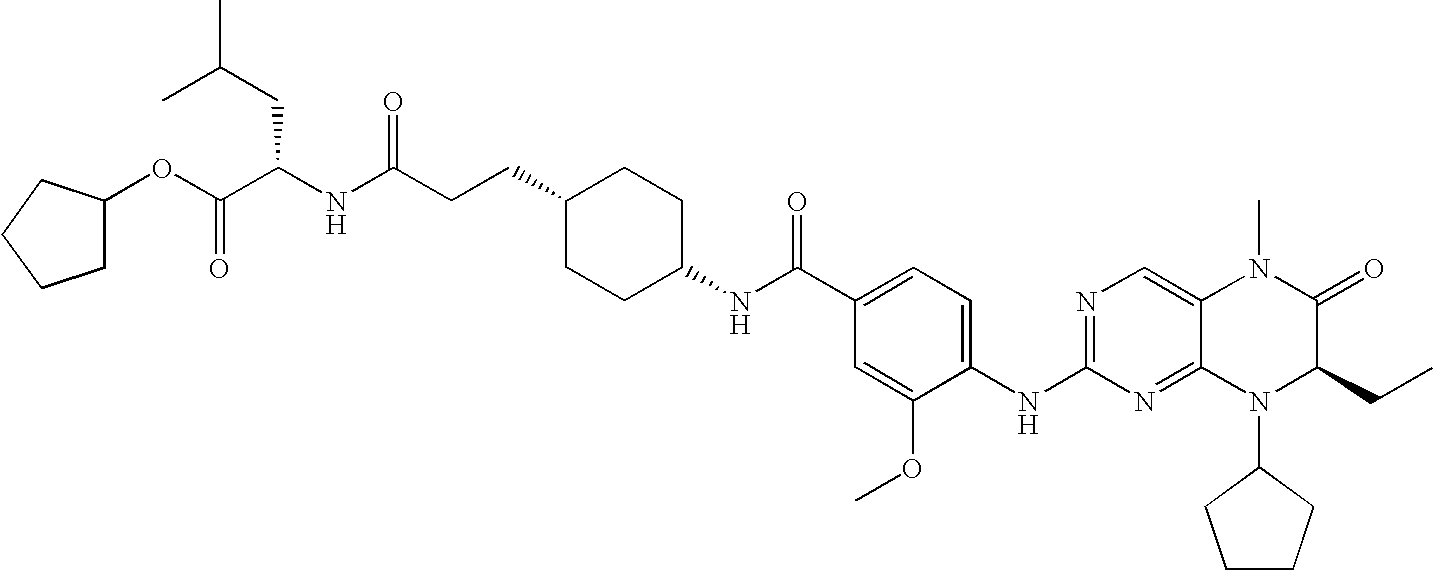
C1C(OC(C(NC(CCC2CCC(NC(C3=CC=C(NC4=NC=C5C(=N4)N(C4CCCC4)C(CC)C(=O)N5C)C(OC)=C3)=O)CC2)=O)CC(C)C)=O)CCC1
